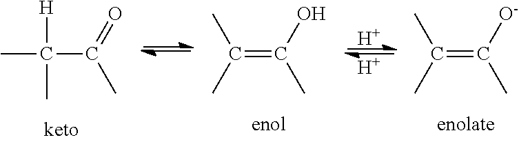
CC(C)([H])C(C)=O.C(=C(C)O)(C)C.C(=C(C)[O-])(C)C.[H].[H]
